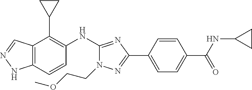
C12=C(C=CC(NC3=NC(C4=CC=C(C(NC5CC5)=O)C=C4)=NN3CCOC)=C1C1CC1)NN=C2
